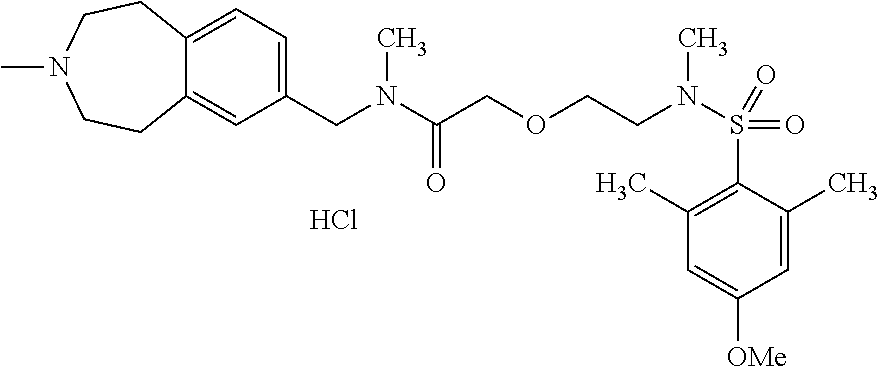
C1=C(C)C(S(N(CCOCC(=O)N(C)CC2=CC=C3C(=C2)CCN(C)CC3)C)(=O)=O)=C(C)C=C1[OMe].Cl
